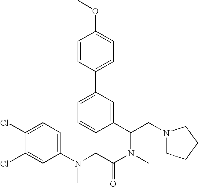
C1=CC(C2=CC=CC(C(CN3CCCC3)N(C(=O)CN(C)C3=CC=C(Cl)C(Cl)=C3)C)=C2)=CC=C1OC
